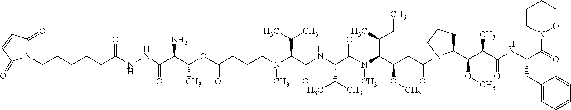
CN(C(C(NC(C(N(C(C(CC(=O)N1CCCC1C(C(C(=O)NC(C(=O)N1OCCCC1)CC1=CC=CC=C1)C)OC)OC)C(C)CC)C)=O)C(C)C)=O)C(C)C)CCCC(OC(C(C(NNC(CCCCCN1C(=O)C=CC1=O)=O)=O)N)C)=O
